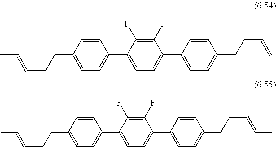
C1(C2=CC=C(C3=CC=C(CCC=C)C=C3)C(F)=C2F)=CC=C(CCC=CC)C=C1.C1(C2=CC=C(C3=CC=C(CCC=CC)C=C3)C(F)=C2F)=CC=C(CCC=CC)C=C1
